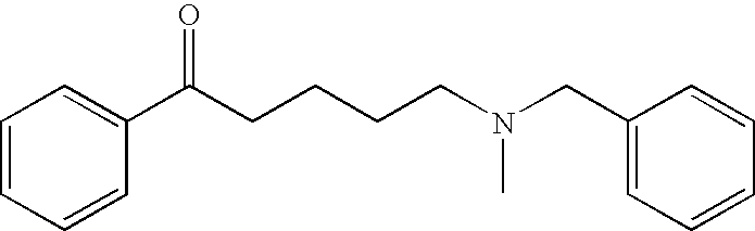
C1=CC=CC(C(CCCCN(CC2=CC=CC=C2)C)=O)=C1
